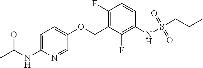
C1(F)=C(COC2=CC=C(NC(C)=O)N=C2)C(F)=C(NS(CCC)(=O)=O)C=C1
